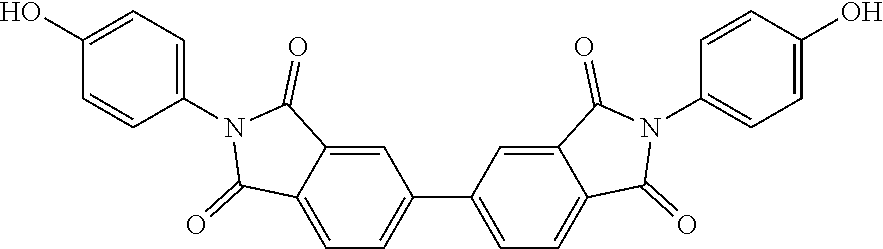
C1=C2C(=CC=C1C1=CC=C3C(=C1)C(=O)N(C1=CC=C(O)C=C1)C3=O)C(=O)N(C1=CC=C(O)C=C1)C2=O
